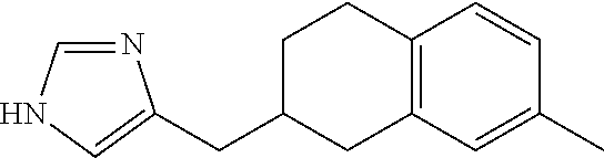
N1=CNC=C1CC1CC2=C(CC1)C=CC(C)=C2
